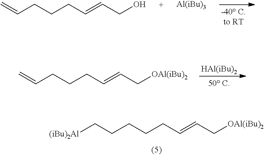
[HAl(iBu)2].C(CCC=CC[OAl(iBu)2])C=C.C=CCCCC=CCO.[Al(iBu)3].C(CCC=CC[OAl(iBu)2])CC[(iBu)2Al]
